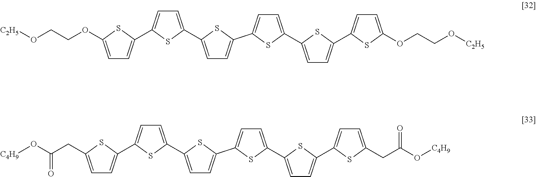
C1=C(C2=CC=C(C3=CC=C(C4=CC=C(OCCO[C2H5])S4)S3)S2)SC(C2=CC=C(C3=CC=C(OCCO[C2H5])S3)S2)=C1.C1=C(C2=CC=C(C3=CC=C(C4=CC=C(CC(O[C4H9])=O)S4)S3)S2)SC(C2=CC=C(C3=CC=C(CC(O[C4H9])=O)S3)S2)=C1
